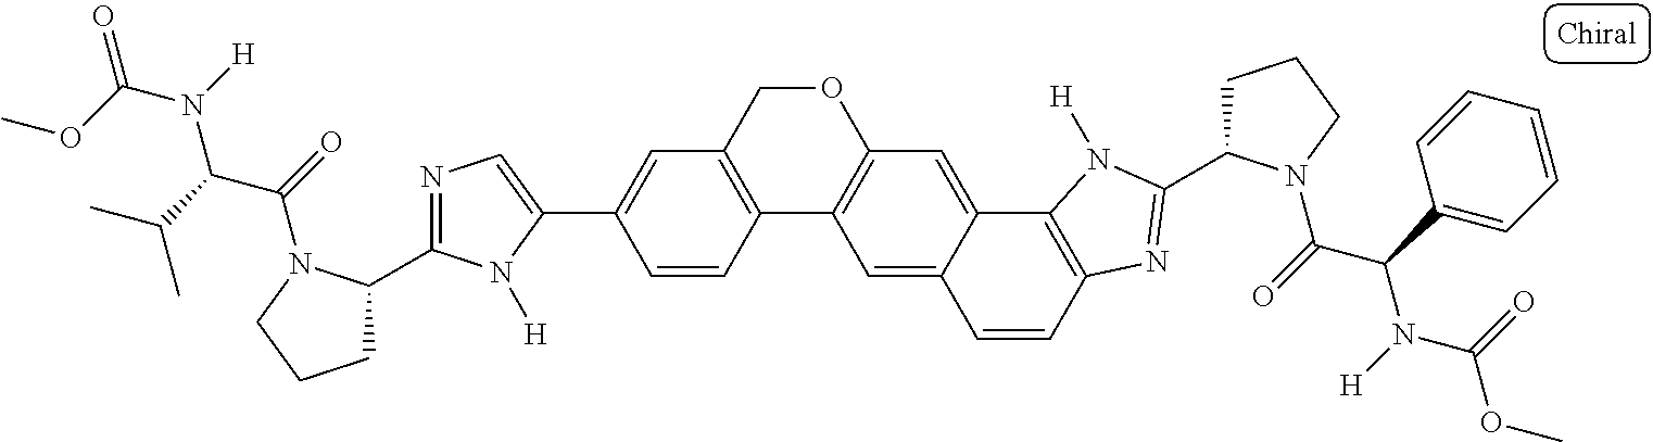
C12=C(COC3=C1C=C1C(=C3)C3=C(C=C1)N=C(C1CCCN1C(=O)C(C1=CC=CC=C1)N([H])C(=O)OC)N3[H])C=C(C1=CN=C(C3CCCN3C(=O)C(C(C)C)N([H])C(OC)=O)N1[H])C=C2
